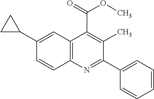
C1(C2=CC=CC=C2)=NC2=C(C(C(=O)OC)=C1C)C=C(C1CC1)C=C2
